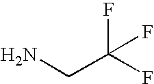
NCC(F)(F)F
